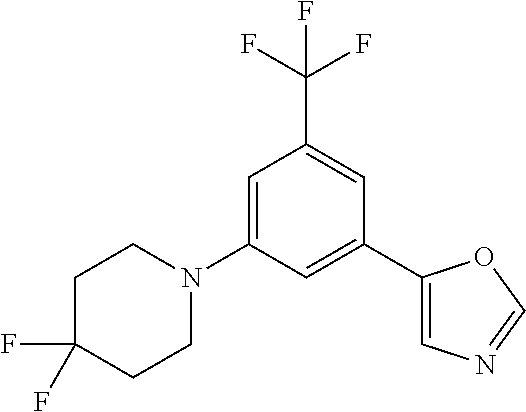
C1=C(N2CCC(F)(F)CC2)C=C(C2=CN=CO2)C=C1C(F)(F)F
